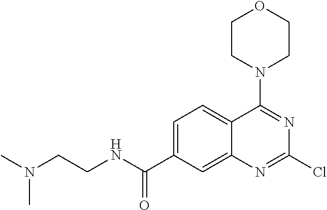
C1=C(C(NCCN(C)C)=O)C=C2C(=C1)C(N1CCOCC1)=NC(Cl)=N2
